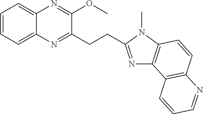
C1=CC=C2C(=C1)N=C(OC)C(CCC1=NC3=C(N1C)C=CC1=C3C=CC=N1)=N2
